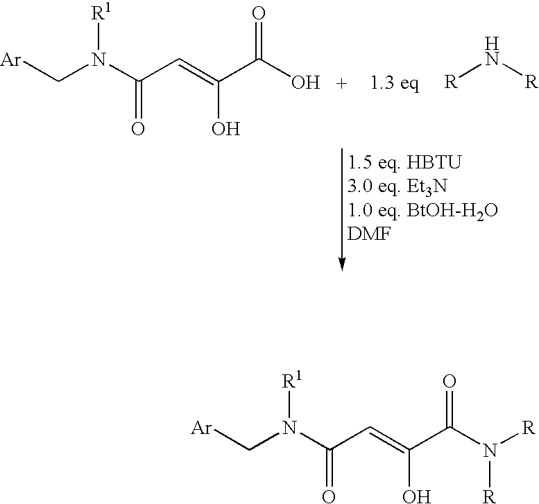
[Ar]CN(C(C=C(C(O)=O)O)=O)[R1].[R]N[R].[Ar]CN(C(C=C(C(N([R])[R])=O)O)=O)[R1]
